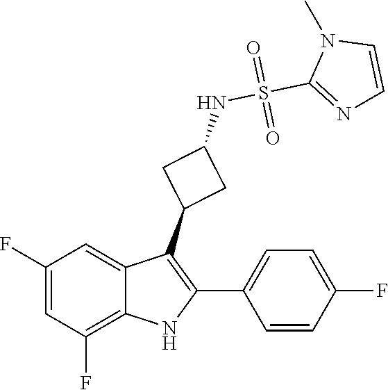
C1=CN=C(S(=O)(=O)NC2CC(C3=C(C4=CC=C(F)C=C4)NC4=C(F)C=C(F)C=C34)C2)N1C
